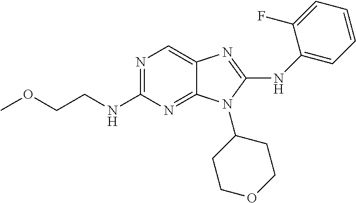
C1(NCCOC)=NC=C2C(=N1)N(C1CCOCC1)C(NC1=CC=CC=C1F)=N2
